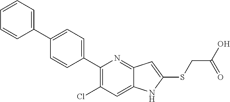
C1(C2=CC=C(C3=CC=CC=C3)C=C2)=C(Cl)C=C2C(=N1)C=C(SCC(O)=O)N2
